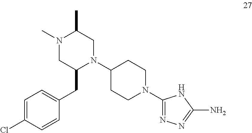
N1(C2CCN(C3=NN=C(N)N3)CC2)CC(C)N(C)CC1CC1=CC=C(Cl)C=C1
